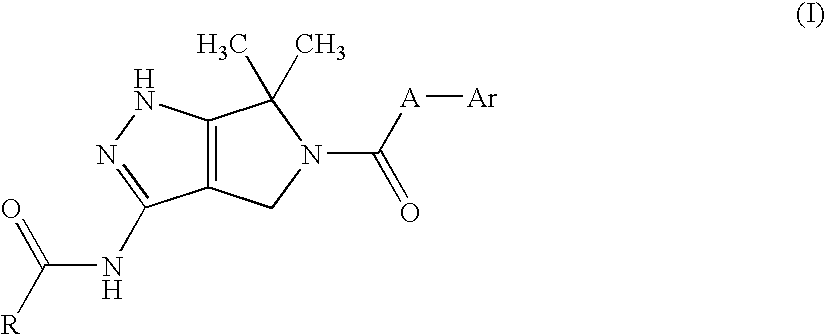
C12=C(NN=C1NC(=O)[R])C(C)(C)N(C([A][Ar])=O)C2
